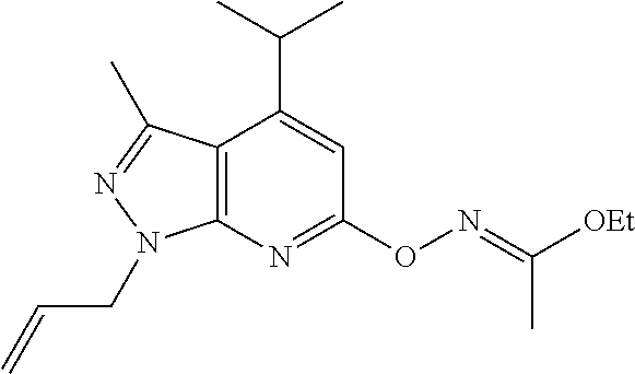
C12=C(N=C(ON=C([OEt])C)C=C1C(C)C)N(CC=C)N=C2C
